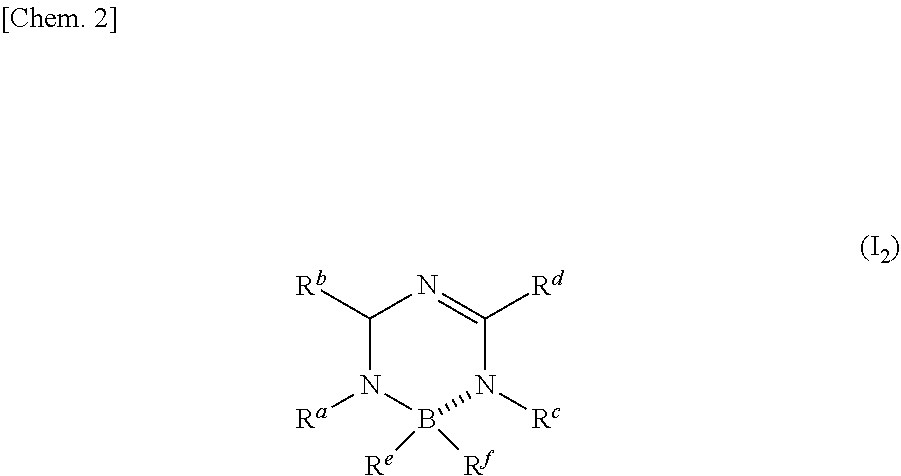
C1([Rb])N([Ra])B([Rf])([Re])N([Rc])C([Rd])=N1
